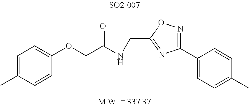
C1(OCC(NCC2=NC(C3=CC=C(C)C=C3)=NO2)=O)=CC=C(C)C=C1
